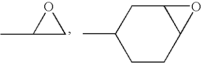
C1(C)CCC2C(C1)O2.C1(C)CO1
